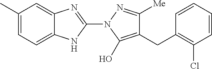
C1(C)=CC=C2C(=C1)N=C(N1C(O)=C(CC3=C(Cl)C=CC=C3)C([Me])=N1)N2
